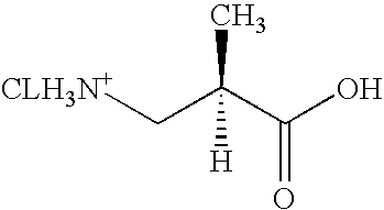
[CLH3N+]CC(C(O)=O)(C)[H]
